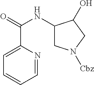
C1(NC(C2=CC=CC=N2)=O)CN([Cbz])CC1O
